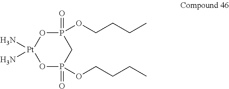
P1(=O)(OCCCC)O[Pt](N)(N)OP(=O)(OCCCC)C1
